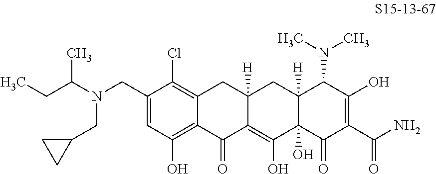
C12=C(Cl)C(CN(C(CC)C)CC3CC3)=CC(O)=C1C(=O)C1=C(O)C3(O)C([H])(CC1([H])C2)C(N(C)C)C(O)=C(C(N)=O)C3=O
